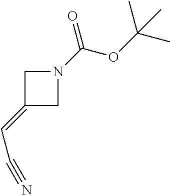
C1(=CC#N)CN(C(OC(C)(C)C)=O)C1
